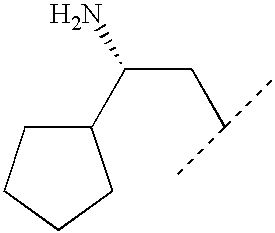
C1(C(N)CC(C)C)CCCC1
